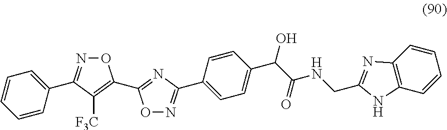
C1=CC=CC(C2=NOC(C3=NC(C4=CC=C(C(C(NCC5=NC6=C(N5)C=CC=C6)=O)O)C=C4)=NO3)=C2[F3C])=C1
